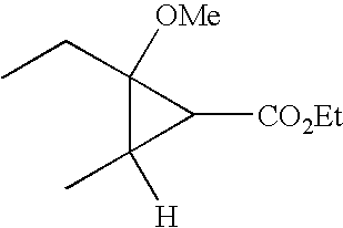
CCC1([OMe])C(C)([H])C1[CO2Et]
